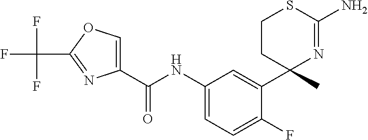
C1(C(NC2=CC=C(F)C(C3(C)N=C(N)SCC3)=C2)=O)=COC(C(F)(F)F)=N1
